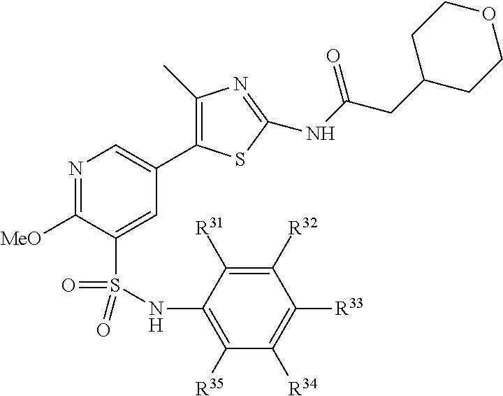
N1=C([MeO])C(S(=O)(NC2=C([R35])C([R34])=C([R33])C([R32])=C2[R31])=O)=CC(C2=C(C)N=C(NC(CC3CCOCC3)=O)S2)=C1
